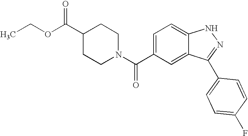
CCOC(C1CCN(C(C2=CC=C3C(=C2)C(C2=CC=C(F)C=C2)=NN3)=O)CC1)=O
